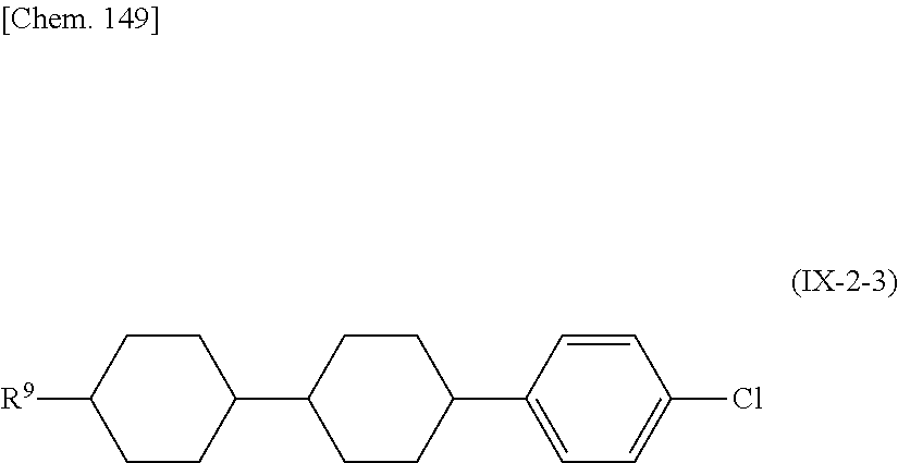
C1=CC(C2CCC(C3CCC([R9])CC3)CC2)=CC=C1Cl
